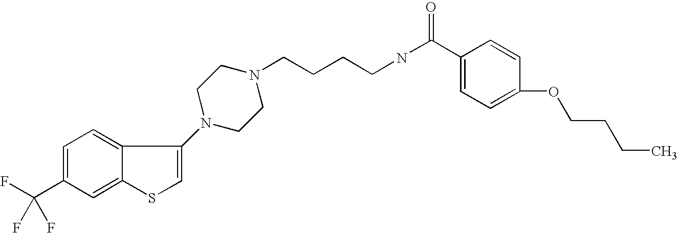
C1(C(F)(F)F)=CC=C2C(=C1)SC=C2N1CCN(CCCCNC(=O)C2=CC=C(OCCCC)C=C2)CC1
